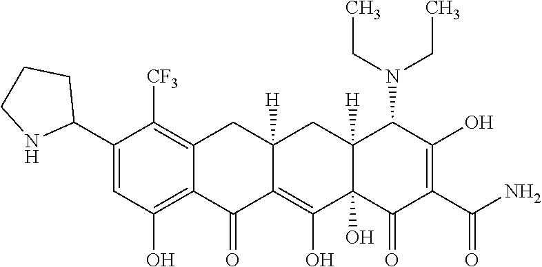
C12=C(O)C=C(C3CCCN3)C([CF3])=C1CC1([H])C(=C(O)C3(O)C([H])(C1)C(N(CC)CC)C(O)=C(C(N)=O)C3=O)C2=O
